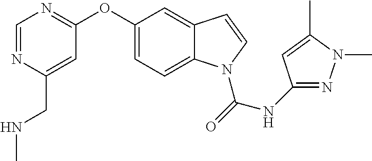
C1(OC2=NC=NC(CNC)=C2)=CC=C2C(=C1)C=CN2C(=O)NC1=NN(C)C(C)=C1
